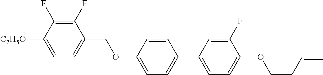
C1(F)=C(F)C([C2H5O])=CC=C1COC1=CC=C(C2=CC=C(OCCC=C)C(F)=C2)C=C1
